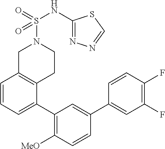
S(N1CC2=C(CC1)C(C1=C([MeO])C=CC(C3=CC(F)=C(F)C=C3)=C1)=CC=C2)(NC1=NN=CS1)(=O)=O
